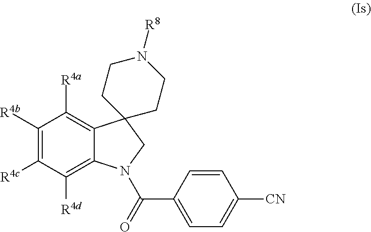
C1([R4b])=C([R4c])C([R4d])=C2C(=C1[R4a])C1(CN2C(C2=CC=C([CN])C=C2)=O)CCN([R8])CC1
